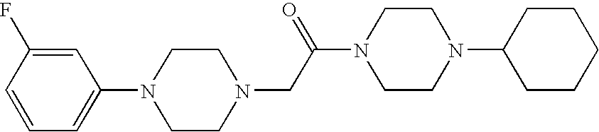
C1=C(F)C=CC=C1N1CCN(CC(N2CCN(C3CCCCC3)CC2)=O)CC1
